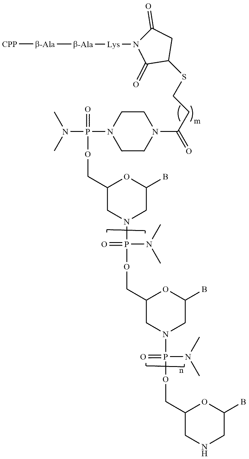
C1(COP(=O)(N(C)C)N2CCN(C(CCSC3CC(=O)N([Lys][b-Ala][b-Ala][CPP])C3=O)=O)CC2)CN(P(OCC2CN(P(OCC3CNCC(B)O3)(N(C)C)=O)CC(B)O2)(N(C)C)=O)CC(B)O1
